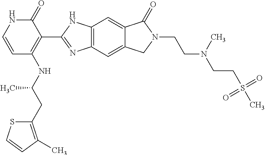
C1=CC(NC(CC2=C(C)C=CS2)C)=C(C2=NC3=C(N2)C=C2C(=C3)CN(CCN(C)CCS(C)(=O)=O)C2=O)C(=O)N1
